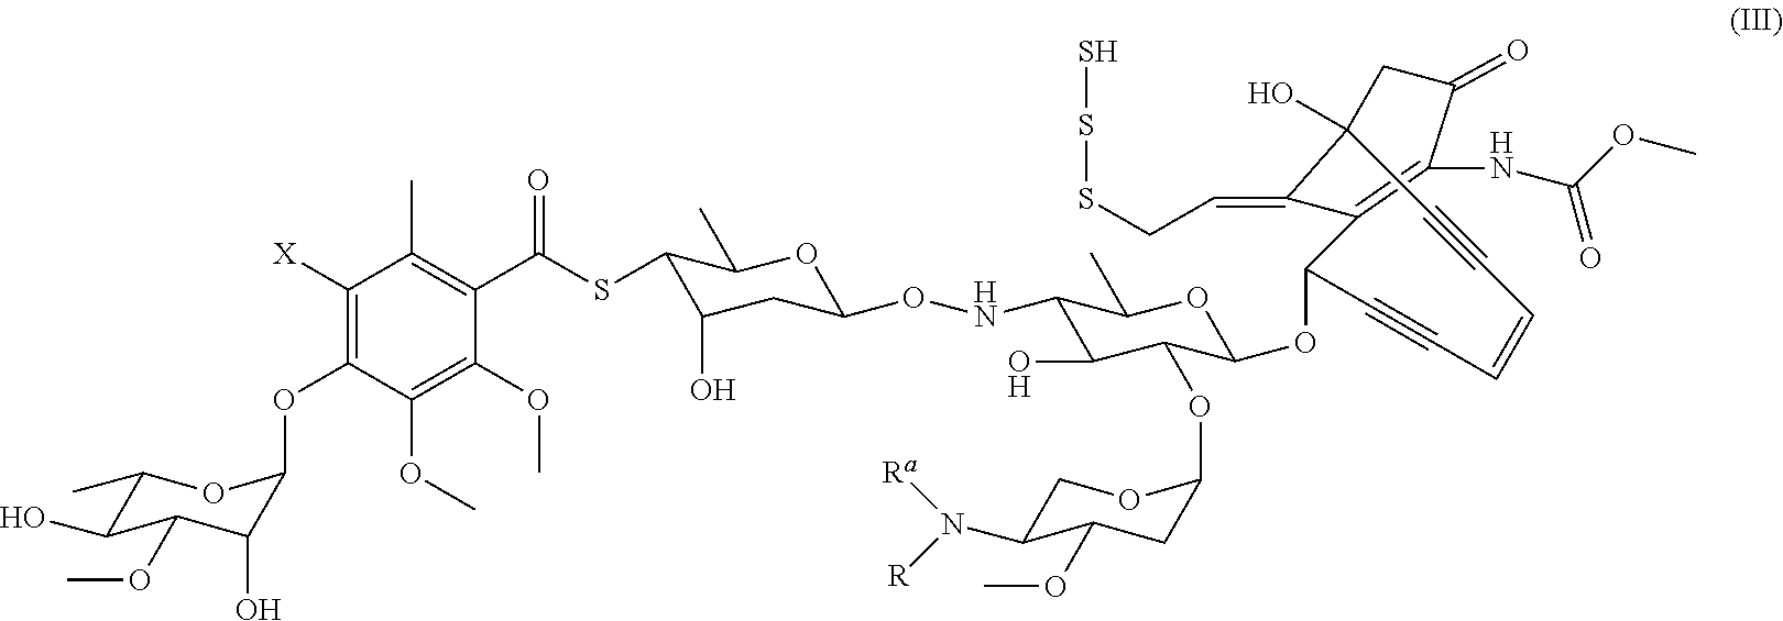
C1(C)C(O)C(OC)C(O)C(OC2=C([X])C(C)=C(C(SC3C(O)CC(ONC4C(O)C(OC5CC(OC)C(N([Ra])[R])CO5)C(OC5C6=C(NC(OC)=O)C(=O)CC(O)(C6=CCSSS)C#CC=CC#C5)OC4C)OC3C)=O)C(OC)=C2OC)O1
